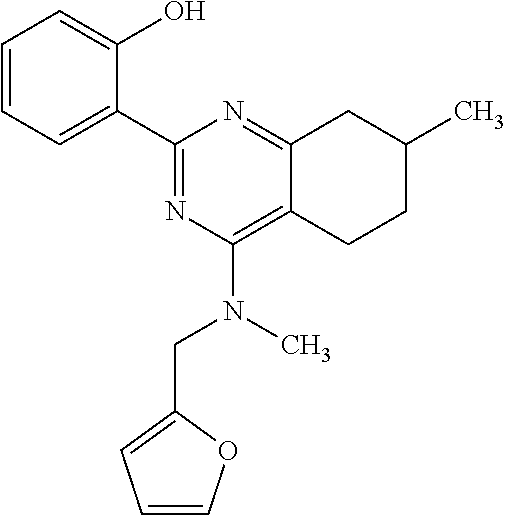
C1=CC=C(C2=NC(N(CC3=CC=CO3)C)=C3C(=N2)CC(C)CC3)C(O)=C1
